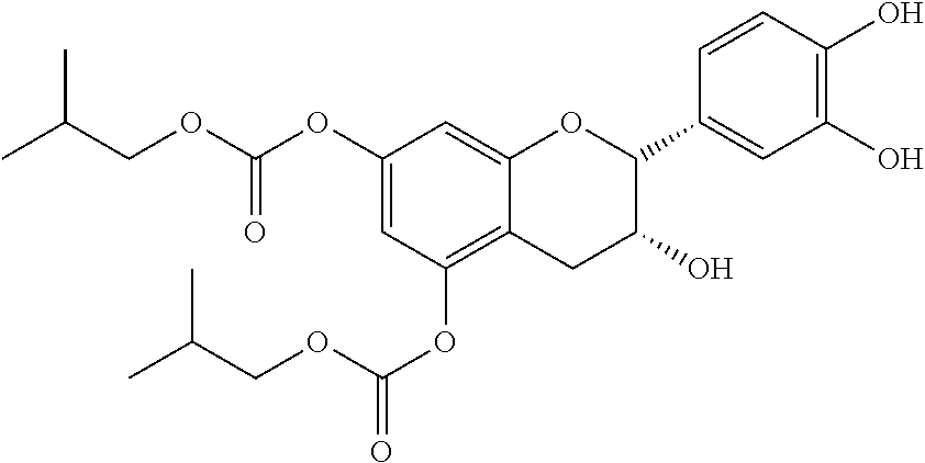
C1=C(OC(OCC(C)C)=O)C=C2C(=C1OC(OCC(C)C)=O)CC(O)C(C1=CC(O)=C(O)C=C1)O2
